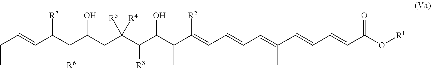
[R1]OC(C=CC=CC(=CC=CC=C(C(C(C(C(CC(C(C(C=CCC)[R7])[R6])O)([R5])[R4])[R3])O)C)[R2])C)=O
